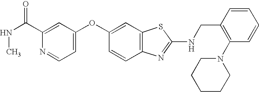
C1(C(NC)=O)=CC(OC2=CC3=C(C=C2)N=C(NCC2=C(N4CCCCC4)C=CC=C2)S3)=CC=N1
